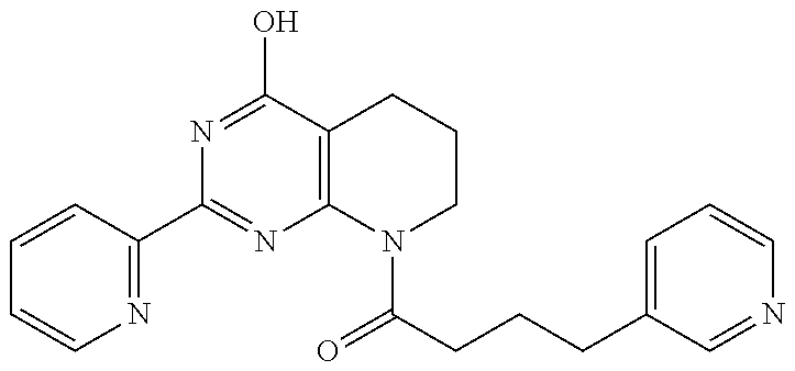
C1=CC(C2=NC3=C(C(O)=N2)CCCN3C(CCCC2=CC=CN=C2)=O)=NC=C1
